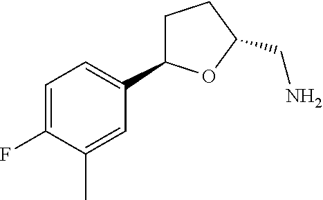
C1=C(F)C(C)=CC(C2CCC(CN)O2)=C1
